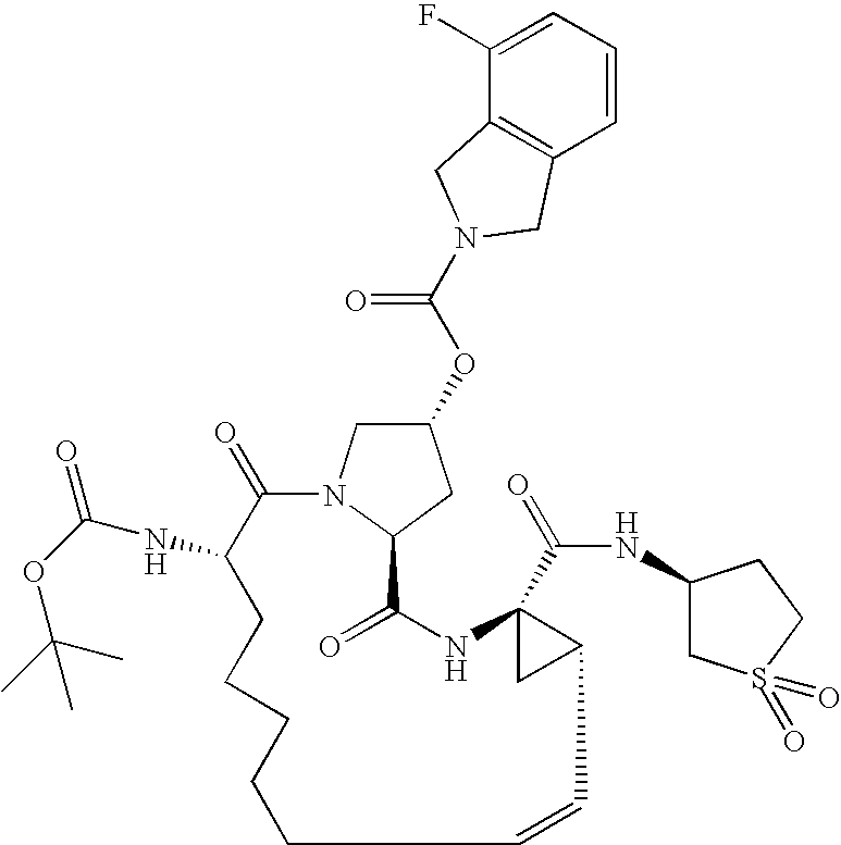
O(C1CN2C(C1)C(=O)NC1(C(=O)NC3CS(=O)(=O)CC3)CC1C=CCCCCCC(NC(OC(C)(C)C)=O)C2=O)C(=O)N1CC2=C(C=CC=C2F)C1
